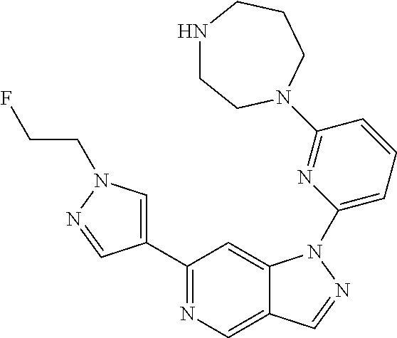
C1(C2=CN(CCF)N=C2)=NC=C2C(=C1)N(C1=CC=CC(N3CCNCCC3)=N1)N=C2
